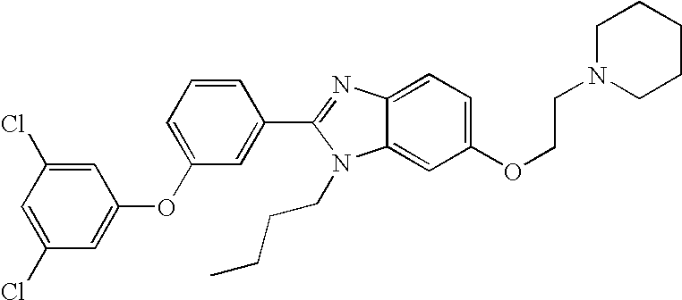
C1=C(Cl)C=C(Cl)C=C1OC1=CC=CC(C2=NC3=CC=C(OCCN4CCCCC4)C=C3N2CCCC)=C1
